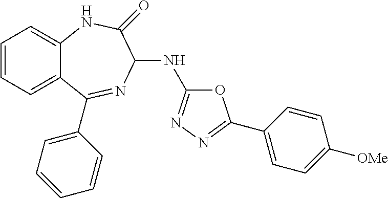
C1=CC=C2C(=C1)NC(=O)C(NC1=NN=C(C3=CC=C([OMe])C=C3)O1)N=C2C1=CC=CC=C1
